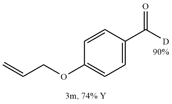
C1=CC(C([D])=O)=CC=C1OCC=C
